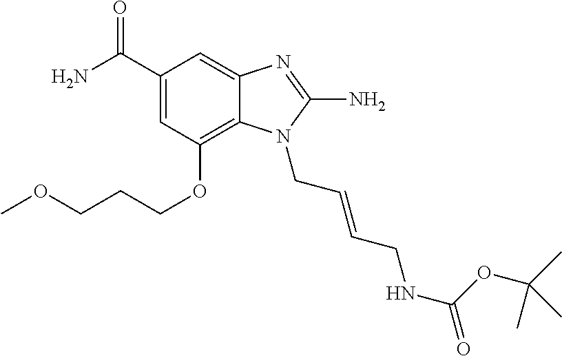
C1(C(N)=O)=CC(OCCCOC)=C2C(=C1)N=C(N)N2CC=CCNC(=O)OC(C)(C)C
